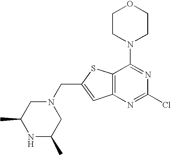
N1C(C)CN(CC2=CC3=C(S2)C(N2CCOCC2)=NC(Cl)=N3)CC1C
